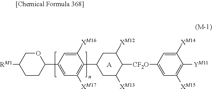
O1CC([RM1])CCC1C1=CC([XM17])=C(C2CC([XM13])C([CF2O]C3=CC([XM15])=C([YM11])C([XM14])=C3)C([XM12])C2)C([XM16])=C1.[A]
